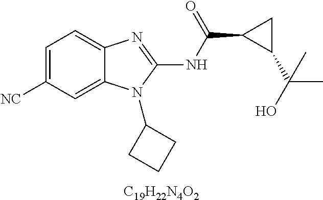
[C19H22N4O2].C1=C([NC])C=C2C(=C1)N=C(NC(=O)C1C(C(O)(C)C)C1)N2C1CCC1
